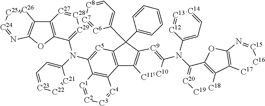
C12=C(C(C3=CC=CC=C3)(C3=CC=[C8][C7]=[C6]3)C3=C1[C11]=[C10]C(N(C1=[C20][C19]=[C18]C4=C1OC1=C4[C17]=[C16][C15]=N1)C1=CC=[C14][C13]=[C12]1)=[C9]3)[C5]=C(N(C1=CC=[C23][C22]=[C21]1)C1=[C29][C28]=[C27]C3=C1OC1=C3[C26]=[C25][C24]=N1)C1=C2[C4]=[C3][C2]=[C1]1
